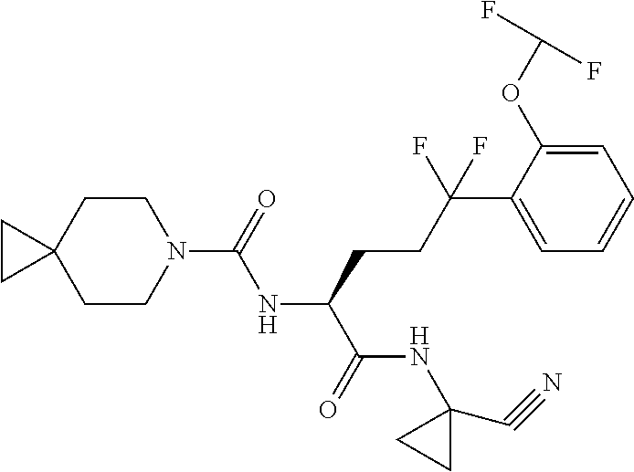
N1(C(=O)NC(C(NC2(C#N)CC2)=O)CCC(C2=CC=CC=C2OC(F)F)(F)F)CCC2(CC1)CC2
